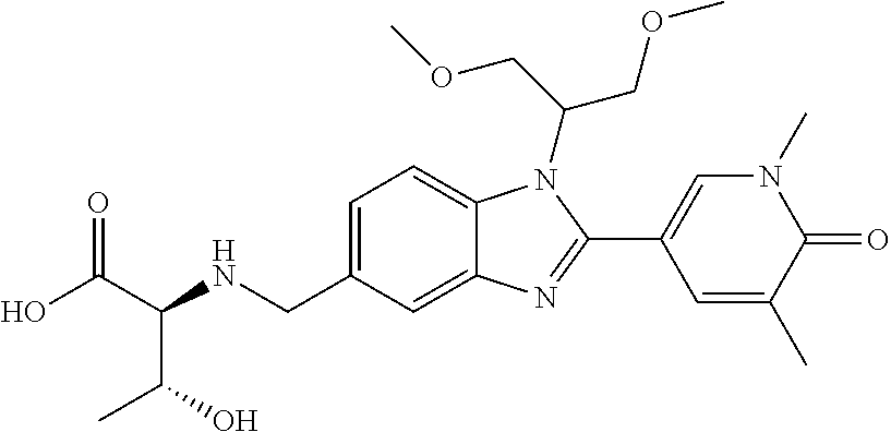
C1=C(CNC(C(=O)O)C(O)C)C=C2C(=C1)N(C(COC)COC)C(C1=CN(C)C(=O)C(C)=C1)=N2
